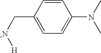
C([-N][H])C1=CC=C(N(C)C)C=C1
